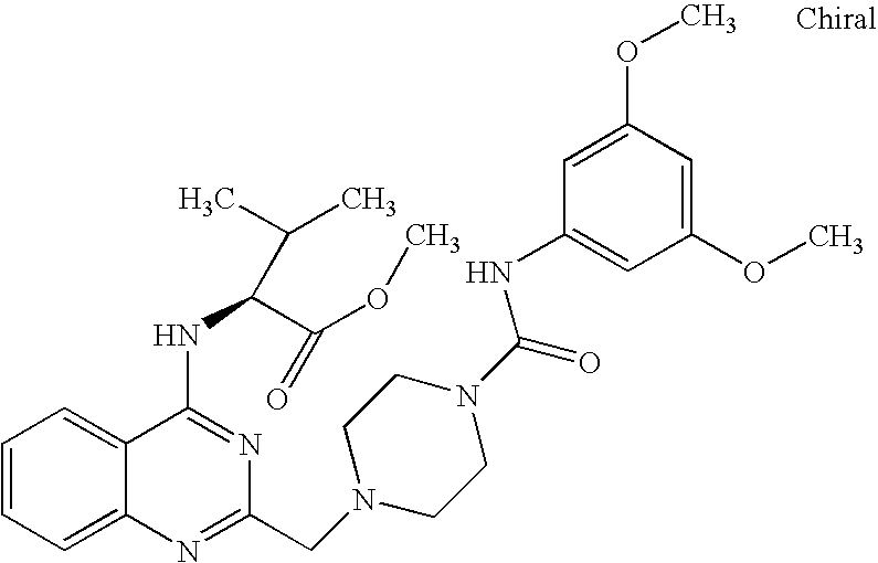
C1=CC=C2C(=C1)C(NC(C(OC)=O)C(C)C)=NC(CN1CCN(C(=O)NC3=CC(OC)=CC(OC)=C3)CC1)=N2
